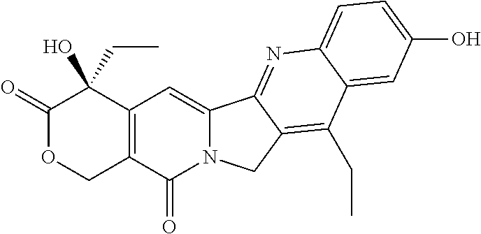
C12=C(C(=O)N3C(=C1)C1=NC4=CC=C(O)C=C4C(CC)=C1C3)COC(=O)C2(O)CC
